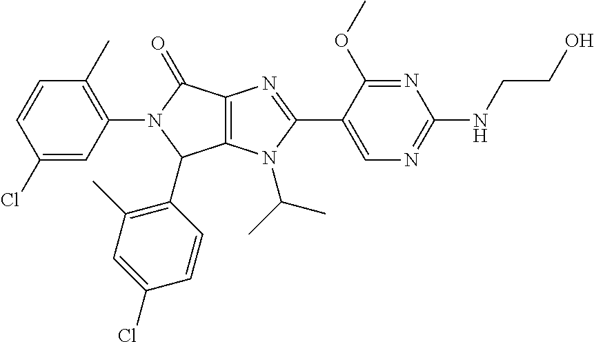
C12=C(N(C(C)C)C(C3=CN=C(NCCO)N=C3OC)=N1)C(C1=C(C)C=C(Cl)C=C1)N(C1=C(C)C=CC(Cl)=C1)C2=O
